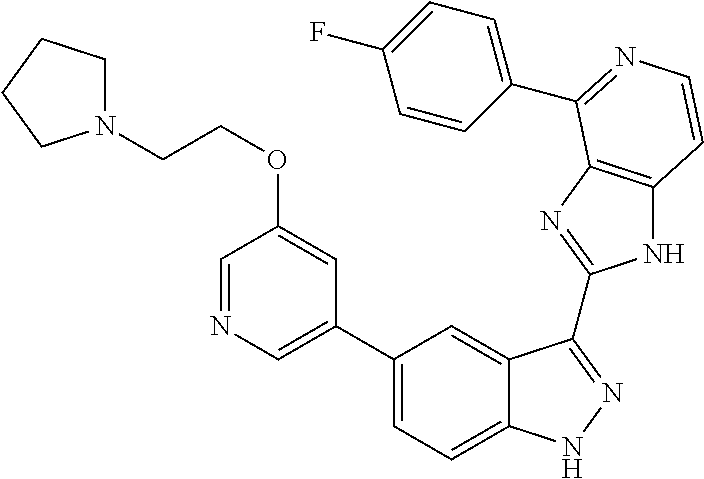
C1(C2=CN=CC(OCCN3CCCC3)=C2)=CC=C2C(=C1)C(C1=NC3=C(N1)C=CN=C3C1=CC=C(F)C=C1)=NN2
